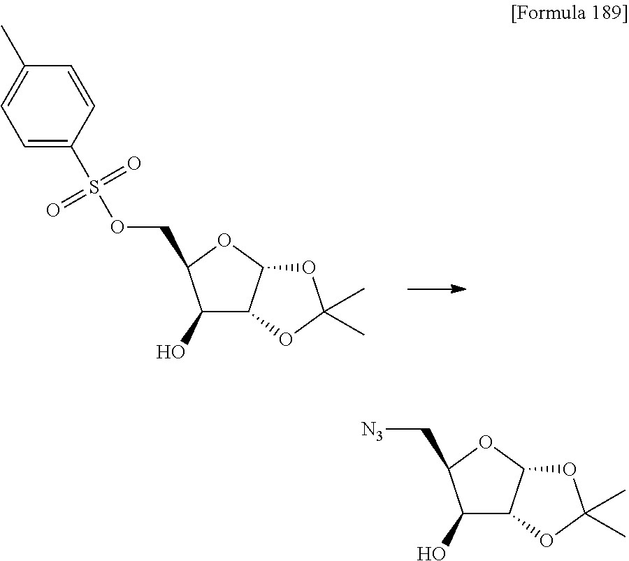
C1=C(S(OCC2C(O)C3C(O2)OC(C)(C)O3)(=O)=O)C=CC(C)=C1.C(C1C(O)C2C(O1)OC(C)(C)O2)[N3]
